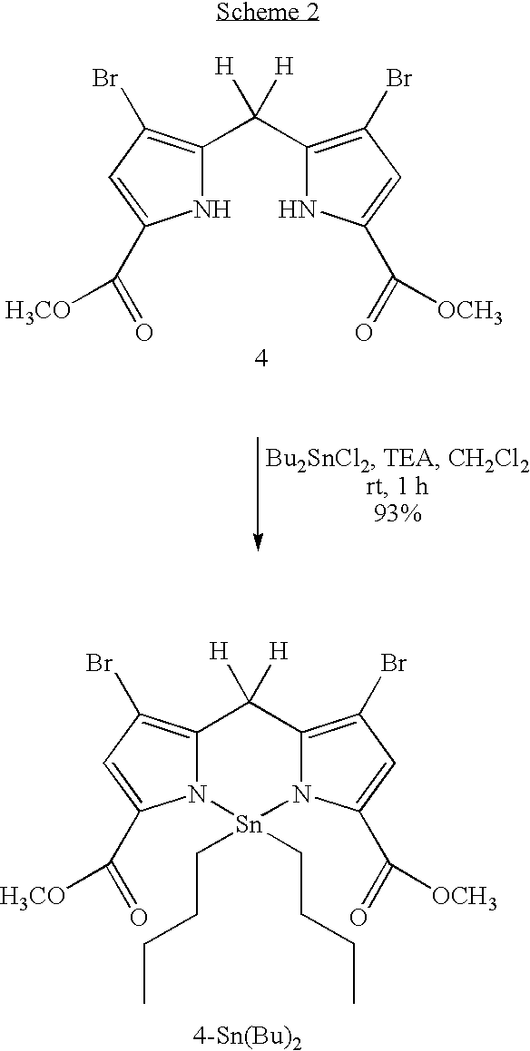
N1C(C(C2=C(Br)C=C(C([OCH3])=O)N2)([H])[H])=C(Br)C=C1C(=O)[H3CO].[4-Sn(Bu)2].N12C(=C(Br)C=C1C(=O)[H3CO])C([H])([H])C1=C(Br)C=C(C([OCH3])=O)N1[Sn]2(CCCC)CCCC
